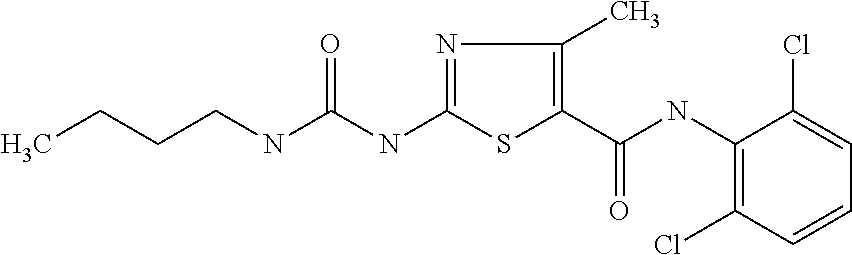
CCCCNC(NC1=NC(C)=C(C(NC2=C(Cl)C=CC=C2Cl)=O)S1)=O
